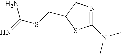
C(SCC1CN=C(N(C)C)S1)(=N)N
